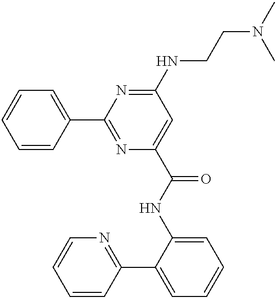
C1(C2=NC(C(NC3=CC=CC=C3C3=NC=CC=C3)=O)=CC(NCCN(C)C)=N2)=CC=CC=C1
